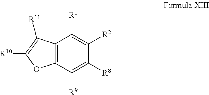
C12=C(C([R9])=C([R8])C([R2])=C1[R1])OC([R10])=C2[R11]
